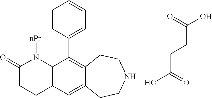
C(CCC(=O)O)(=O)O.C12=C(C=C3C(=C1C1=CC=CC=C1)CCNCC3)CCC(=O)N2[nPr]
